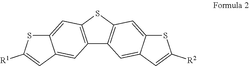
C12=C(SC3=C1C=C1C(=C3)SC([R2])=C1)C=C1C(=C2)C=C([R1])S1
